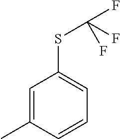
C1=C(C)C=CC=C1SC(F)(F)F
